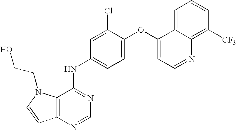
C12=C(N=CN=C1NC1=CC=C(OC3=CC=NC4=C([CF3])C=CC=C34)C(Cl)=C1)C=CN2CCO
